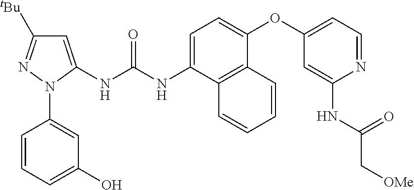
C1=CC=C(O)C=C1N1C(NC(NC2=CC=C(OC3=CC=NC(NC(C[OMe])=O)=C3)C3=C2C=CC=C3)=O)=CC([tBu])=N1
